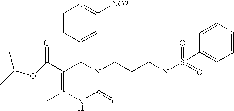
C1(C(OC(C)C)=O)=C(C)NC(=O)N(CCCN(S(C2=CC=CC=C2)(=O)=O)C)C1C1=CC([NO2])=CC=C1
